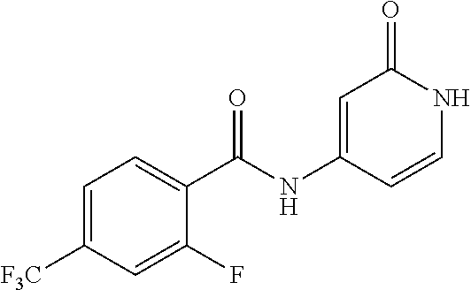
C1=C([F3C])C=C(F)C(C(NC2=CC(=O)NC=C2)=O)=C1
